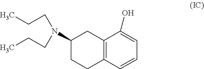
C1(N(CCC)CCC)CCC2=C(C1)C(O)=CC=C2
